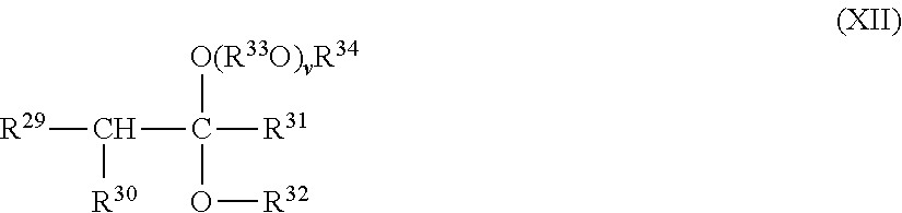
C([R30])(C([R31])([O(R33O)vR34])O[R32])[R29]
